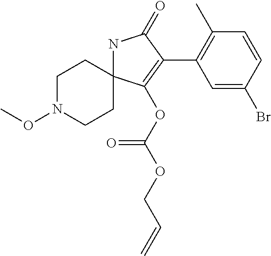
N1C2(C(OC(=O)OCC=C)=C(C3=C(C)C=CC(Br)=C3)C1=O)CCN(OC)CC2
